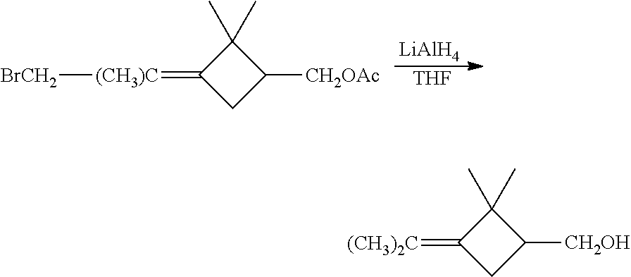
[BrCH2][(CH3)C]=C1CC([CH2OAc])C1(C)C.[LiAlH4].[THF].C1(=[(CH3)2C])CC([CH2OH])C1(C)C
